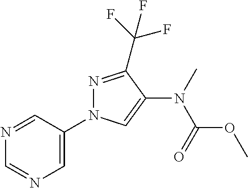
N1=C(C(F)(F)F)C(N(C(OC)=O)C)=CN1C1=CN=CN=C1
